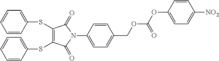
S(C1=C(SC2=CC=CC=C2)C(=O)N(C2=CC=C(COC(OC3=CC=C([NO2])C=C3)=O)C=C2)C1=O)C1=CC=CC=C1
